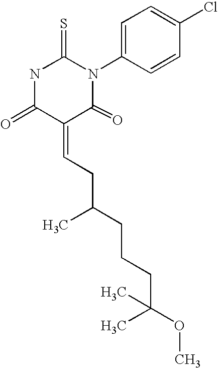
N1C(=O)C(=CCC(CCCC(OC)(C)C)C)C(=O)N(C2=CC=C(Cl)C=C2)C1=S
